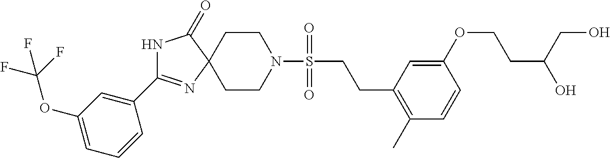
C1CN(S(=O)(CCC2=C(C)C=CC(OCCC(CO)O)=C2)=O)CCC12C(=O)NC(C1=CC(OC(F)(F)F)=CC=C1)=N2
